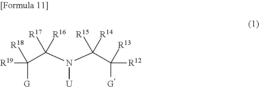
C([G])([R19])([R18])C(N([U])C(C([G])([R12])[R13])([R15])[R14])([R17])[R16]
